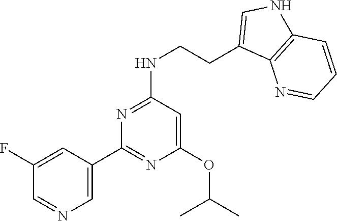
C1=C(C2=NC(OC(C)C)=CC(NCCC3=CNC4=C3N=CC=C4)=N2)C=C(F)C=N1
